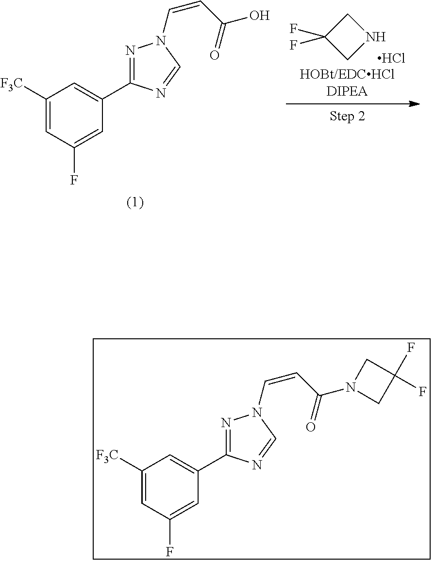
C1([F3C])=CC(F)=CC(C2=NN(C=CC(O)=O)C=N2)=C1.C1NCC1(F)F.Cl.C1([F3C])=CC(F)=CC(C2=NN(C=CC(N3CC(F)(F)C3)=O)C=N2)=C1
